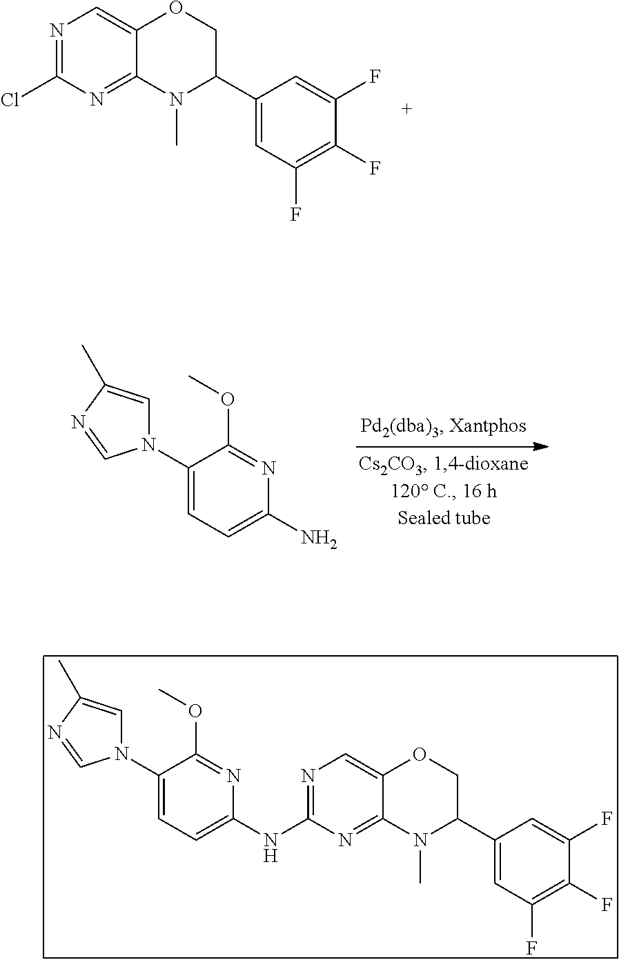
C1(N2C=C(C)N=C2)=CC=C(N)N=C1OC.N1=C(Cl)N=C2C(=C1)OCC(C1=CC(F)=C(F)C(F)=C1)N2C.C1(N2C=C(C)N=C2)=CC=C(NC2=NC=C3C(=N2)N(C)C(C2=CC(F)=C(F)C(F)=C2)CO3)N=C1OC
